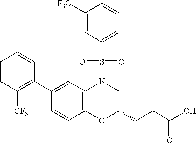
C1(C2=C([CF3])C=CC=C2)=CC2=C(C=C1)OC(CCC(O)=O)CN2S(=O)(=O)C1=CC=CC([F3C])=C1
